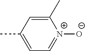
CC1=CC=[N+]([O-])C(C)=C1
